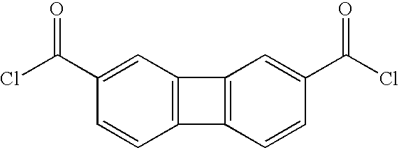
C12=C(C=C(C(Cl)=O)C=C1)C1=C2C=CC(C(Cl)=O)=C1
